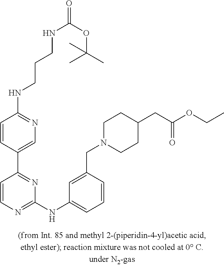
N(C1=NC=C(C2=NC(NC3=CC=CC(CN4CCC(CC(OCC)=O)CC4)=C3)=NC=C2)C=C1)CCCNC(=O)OC(C)(C)C
